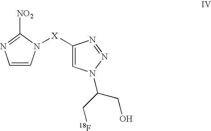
C1=CN([X]C2=CN(C(C[18F])CO)N=N2)C([NO2])=N1
